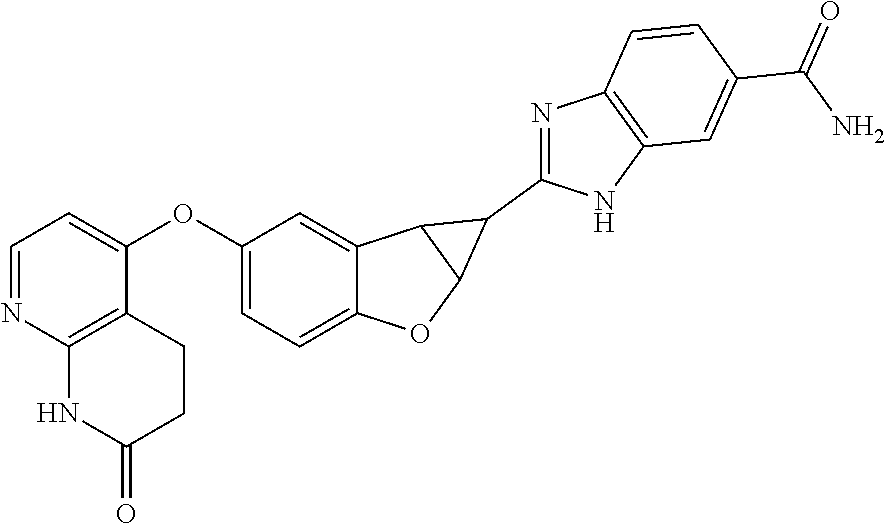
C1(OC2=CC=NC3=C2CCC(=O)N3)=CC=C2C(=C1)C1C(O2)C1C1=NC2=C(N1)C=C(C(=O)N)C=C2
